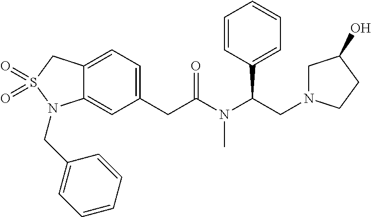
C1(CC(N(C(CN2CC(O)CC2)C2=CC=CC=C2)C)=O)=CC=C2C(=C1)N(CC1=CC=CC=C1)S(=O)(=O)C2
